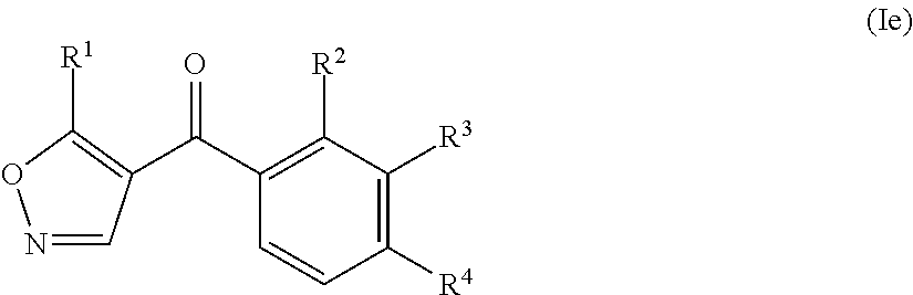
C1=CC([R4])=C([R3])C([R2])=C1C(=O)C1=C([R1])ON=C1
